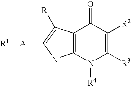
[R1][A]C1=C([R])C2=C(N1)N([R4])C([R3])=C([R2])C2=O
